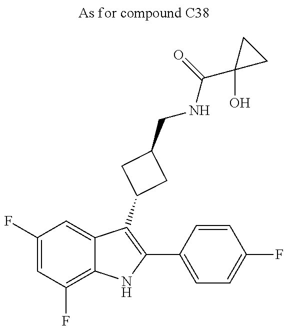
C1(F)=CC(F)=C2C(=C1)C(C1CC(CNC(C3(O)CC3)=O)C1)=C(C1=CC=C(F)C=C1)N2
